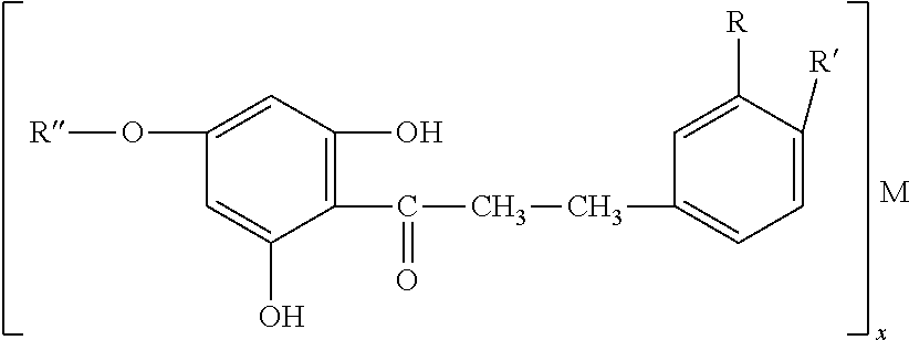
C1=C(O[R])C=C(O)C(C(=O)CCC2=CC=C([R])C([R])=C2)=C1O.[M]
